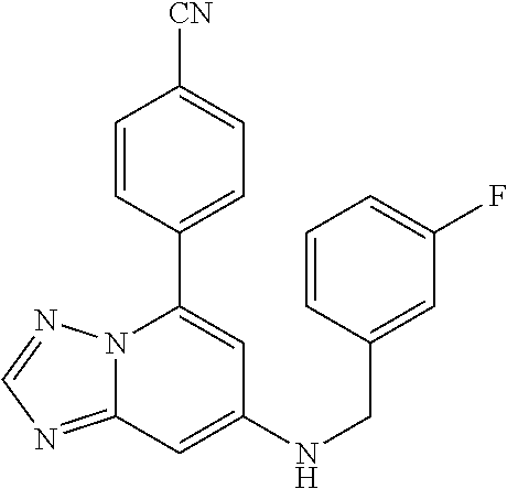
C12=NC=NN1C(C1=CC=C([CN])C=C1)=CC(NCC1=CC(F)=CC=C1)=C2
